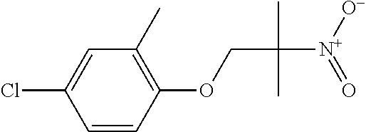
C1=CC(OCC(C)(C)[N+]([O-])=O)=C(C)C=C1Cl
